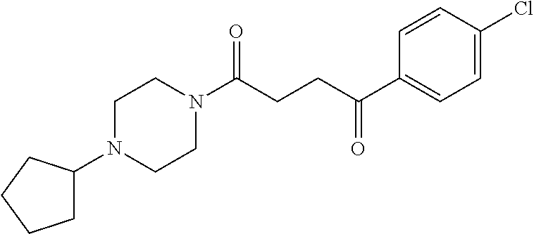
C1(C(CCC(N2CCN(C3CCCC3)CC2)=O)=O)=CC=C(Cl)C=C1
